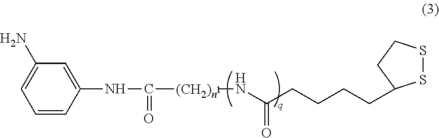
C1(NC(=O)[(CH2)n]NC(CCCCC2SSCC2)=O)=CC(N)=CC=C1
